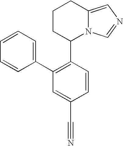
C1CC(C2=C(C3=CC=CC=C3)C=C(C#N)C=C2)N2C(=CN=C2)C1
